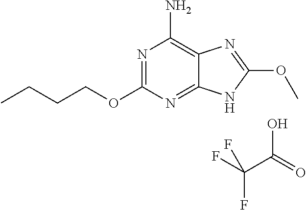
N1=C(OCCCC)N=C2C(=C1N)N=C(OC)N2.FC(C(=O)O)(F)F
